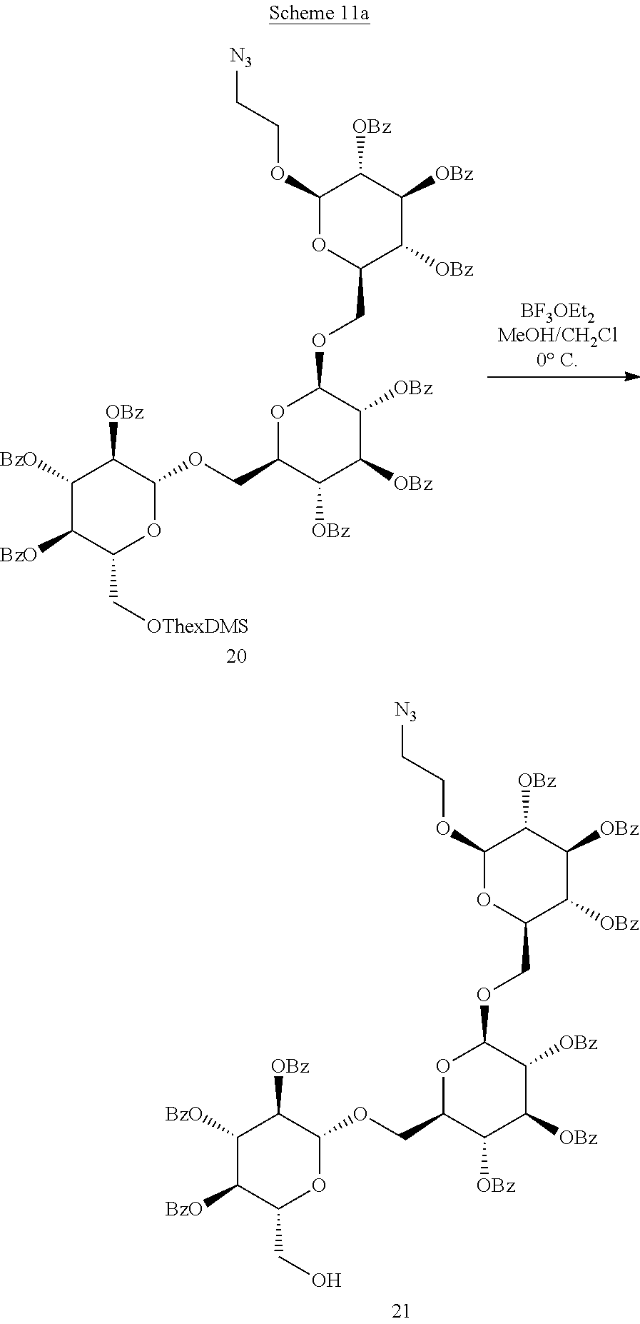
C1([BzO])C([BzO])C(CO)OC(OCC2C([OBz])C([OBz])C([OBz])C(OCC3OC(OCC[N3])C([OBz])C([OBz])C3[OBz])O2)C1[OBz].C1([BzO])C([BzO])C(C[OThexDMS])OC(OCC2C([OBz])C([OBz])C([OBz])C(OCC3OC(OCC[N3])C([OBz])C([OBz])C3[OBz])O2)C1[OBz]
